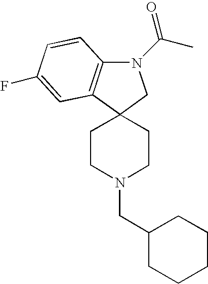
C1CN(CC2CCCCC2)CCC12CN(C(C)=O)C1=C2C=C(F)C=C1
